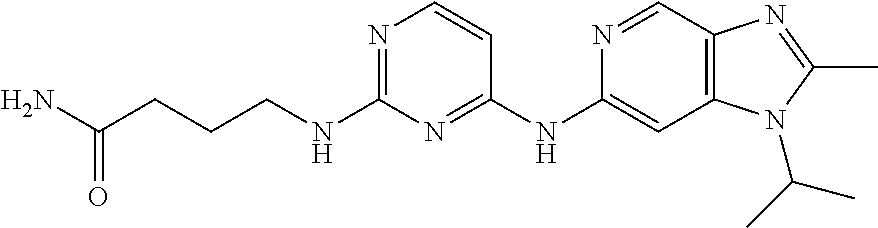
C1(NCCCC(N)=O)=NC=CC(NC2=CC3=C(C=N2)N=C(C)N3C(C)C)=N1
